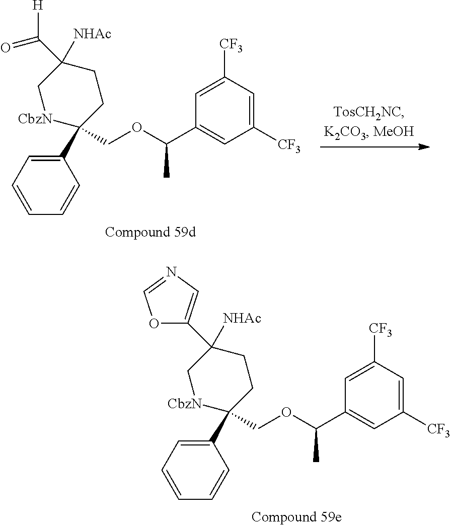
C1(C2(COC(C3=CC([CF3])=CC([CF3])=C3)C)CCC(C(=O)[H])([NHAc])C[CbzN]2)=CC=CC=C1.C1(C2(COC(C3=CC([CF3])=CC([CF3])=C3)C)CCC(C3=CN=CO3)([NHAc])C[CbzN]2)=CC=CC=C1
